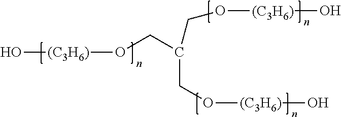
O[(C3H6)]OCC(CO[(C3H6)]O)CO[(C3H6)]O
